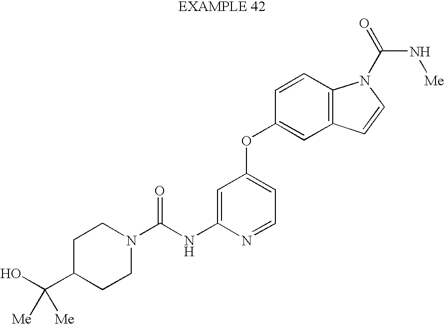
C(NC1=CC(OC2=CC3=C(C=C2)N(C(N[Me])=O)C=C3)=CC=N1)(=O)N1CCC(C(O)([Me])[Me])CC1
